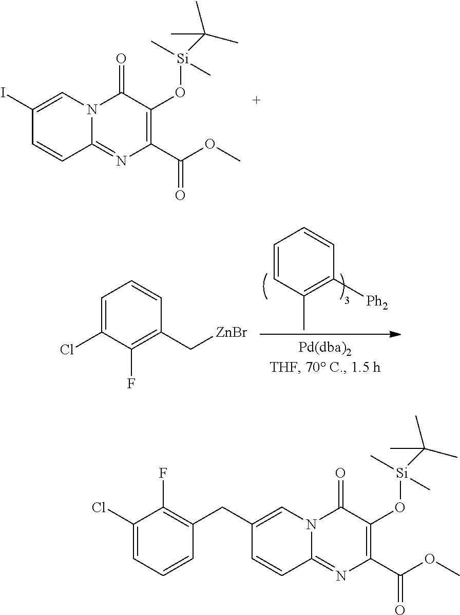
N12C(=NC(C(OC)=O)=C(O[Si](C)(C)C(C)(C)C)C1=O)C=CC(I)=C2.C1=CC(C)=C([Ph2])C=C1.C1=C(Cl)C(F)=C(C[ZnBr])C=C1.N12C(=NC(C(OC)=O)=C(O[Si](C)(C)C(C)(C)C)C1=O)C=CC(CC1=C(F)C(Cl)=CC=C1)=C2
